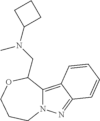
N12C(=C3C(=N1)C=CC=C3)C(CN(C1CCC1)C)OCCC2
